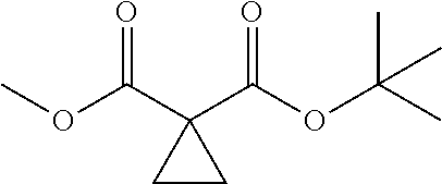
CC(OC(C1(C(OC)=O)CC1)=O)(C)C
